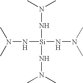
N(N[Si](NN(C)C)(NN(C)C)NN(C)C)(C)C
